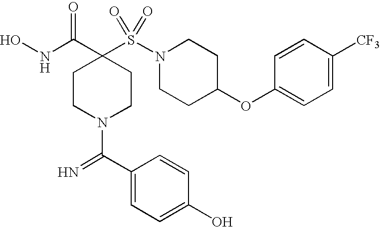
C1(OC2CCN(S(=O)(=O)C3(C(=O)NO)CCN(C(=N)C4=CC=C(O)C=C4)CC3)CC2)=CC=C([CF3])C=C1
